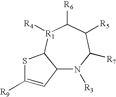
N1([R3])C2C([R1]([R4])C([R6])C([R5])C1[R7])SC([R9])=C2
